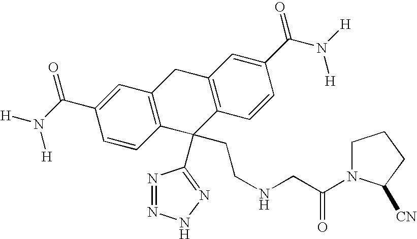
N1=NNN=C1C1(CCNCC(=O)N2CCCC2[CN])C2=C(CC3=C1C=CC(C(N([H])[H])=O)=C3)C=C(C(N([H])[H])=O)C=C2
